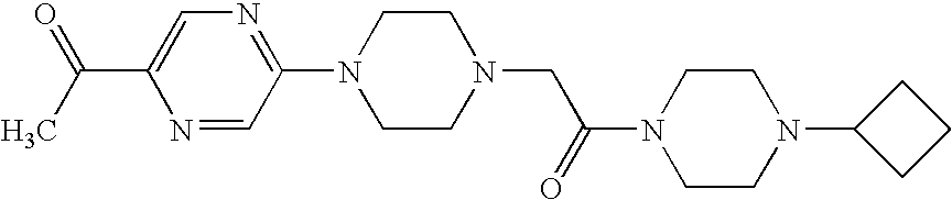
C1=C(C(C)=O)N=CC(N2CCN(CC(N3CCN(C4CCC4)CC3)=O)CC2)=N1
